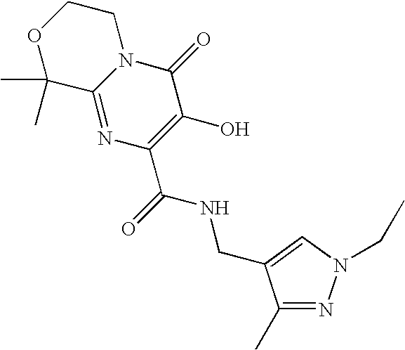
C12=NC(C(NCC3=CN(CC)N=C3C)=O)=C(O)C(=O)N1CCOC2(C)C
